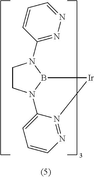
C1CN2B(N1C1=NN=CC=C1)[Ir]N1=NC=CC=C21
